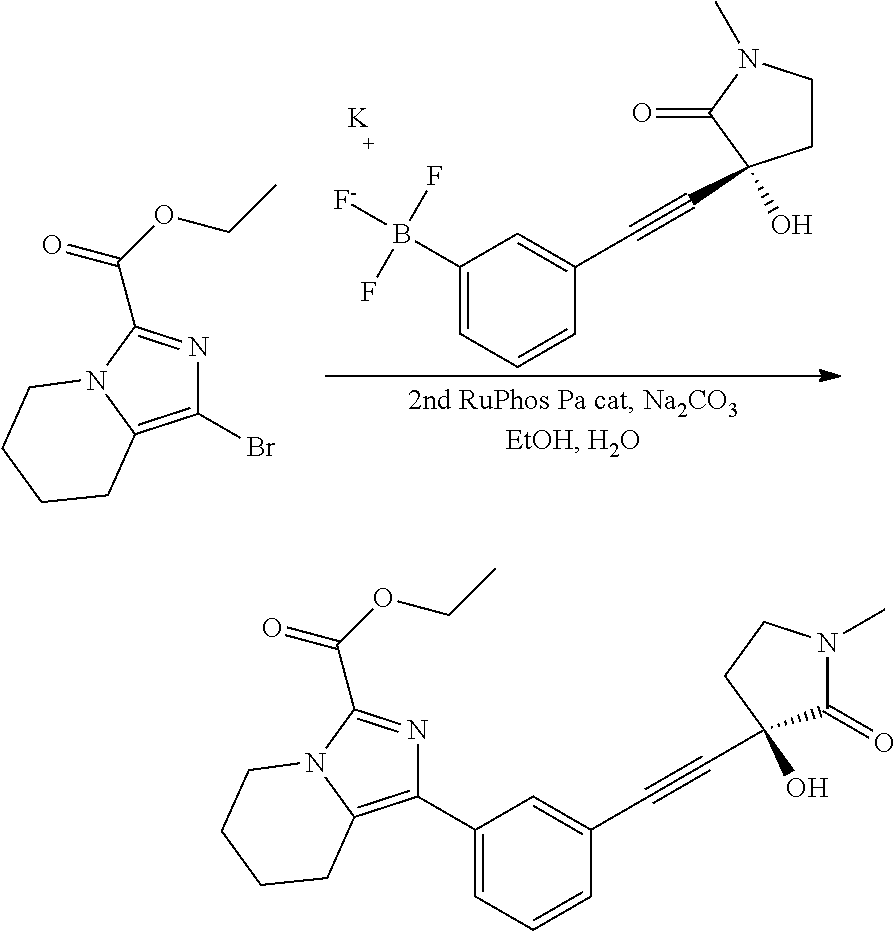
C1(Br)=C2N(C(C(=O)OCC)=N1)CCCC2.C1(B([F-])(F)F)=CC=CC(C#CC2(O)CCN(C)C2=O)=C1.[K].C1=C(C2=C3N(C(C(=O)OCC)=N2)CCCC3)C=C(C#CC2(O)C(=O)N(C)CC2)C=C1
